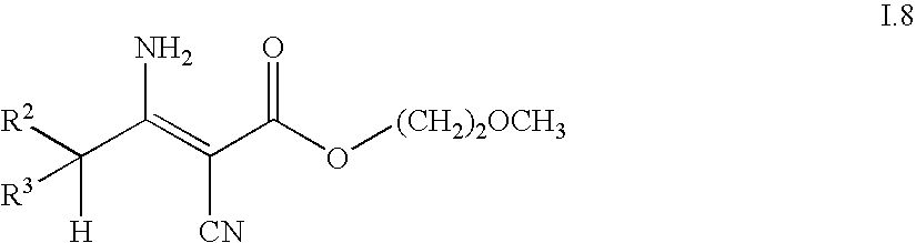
C(C(=C(C(O[(CH2)2OCH3])=O)[CN])N)([H])([R2])[R3]
